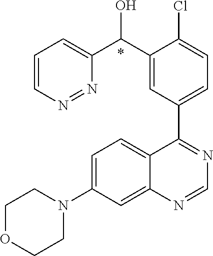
C1=C(N2CCOCC2)C=C2C(=C1)C(C1=CC=C(Cl)C(C(O)C3=CC=CN=N3)=C1)=NC=N2.*
